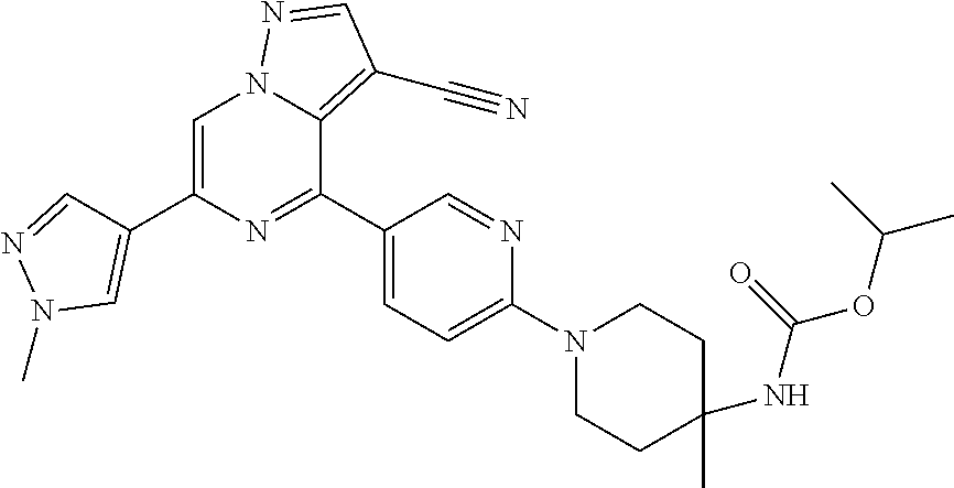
C1(C2=NC(C3=CN(C)N=C3)=CN3C2=C(C#N)C=N3)=CC=C(N2CCC(C)(NC(OC(C)C)=O)CC2)N=C1
